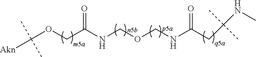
C(NC(COC([Akn])(C)C)=O)OCNC(CC(NC)(C)C)=O
